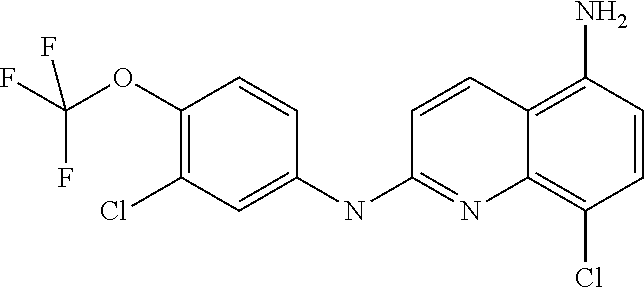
C1(OC(F)(F)F)=C(Cl)C=C(NC2=NC3=C(Cl)C=CC(N)=C3C=C2)C=C1
